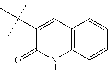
C12=C(C=CC=C1)NC(=O)C(C(C)(C)C)=C2
